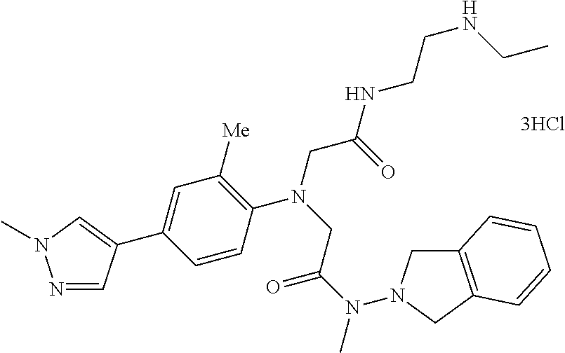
C1=C(C2=CN(C)N=C2)C=CC(N(CC(N(C)N2CC3=C(C2)C=CC=C3)=O)CC(NCCNCC)=O)=C1[Me]
